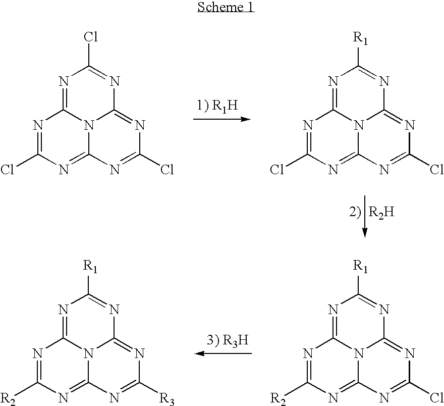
N1=C(Cl)N=C2N3C1=NC([R1])=NC3=NC(Cl)=N2.N1=C(Cl)N=C2N3C1=NC(Cl)=NC3=NC(Cl)=N2.N1=C([R2])N=C2N3C1=NC([R1])=NC3=NC(Cl)=N2.N1=C([R2])N=C2N3C1=NC([R1])=NC3=NC([R3])=N2
